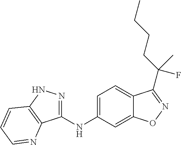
C1=C(NC2=NNC3=C2N=CC=C3)C=C2C(=C1)C(C(CCCC)(F)C)=NO2
